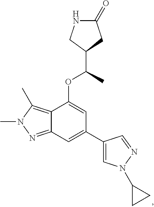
C12=C(C)N(C)N=C1C=C(C1=CN(C3CC3)N=C1)C=C2OC(C)C1CNC(=O)C1
